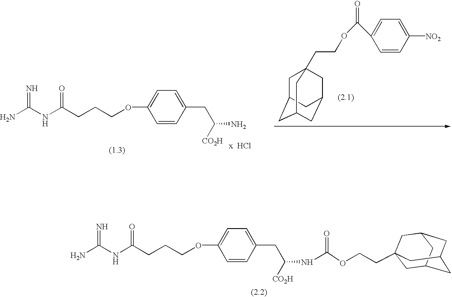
NC(NC(CCCOC1=CC=C(CC([CO2H])NC(=O)OCCC23CC4CC(CC(C2)C4)C3)C=C1)=O)=N.NC(NC(CCCOC1=CC=C(CC([CO2H])N)C=C1)=O)=N.C1C2CC3CC(CC1(CCOC(C1=CC=C([NO2])C=C1)=O)C3)C2
